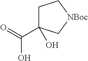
C1C(C(O)=O)(O)C[NBoc]C1
